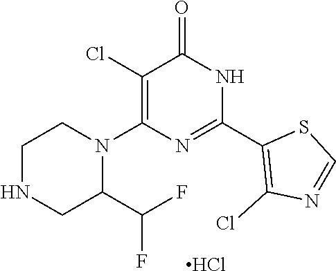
C1(Cl)=C(N2CCNCC2C(F)F)N=C(C2=C(Cl)N=CS2)NC1=O.Cl
